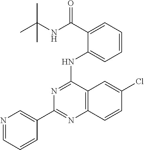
C1(C2=CN=CC=C2)=NC2=C(C(NC3=CC=CC=C3C(NC(C)(C)C)=O)=N1)C=C(Cl)C=C2
